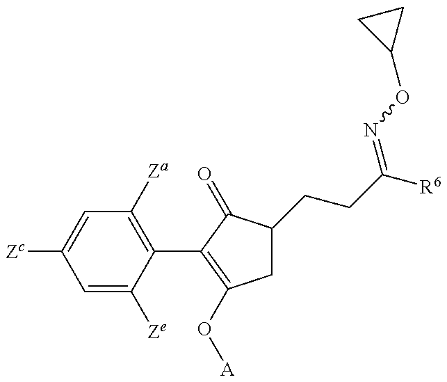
C1=C([Ze])C(C2=C(O[A])CC(CCC([R6])=NOC3CC3)C2=O)=C([Za])C=C1[Zc]
